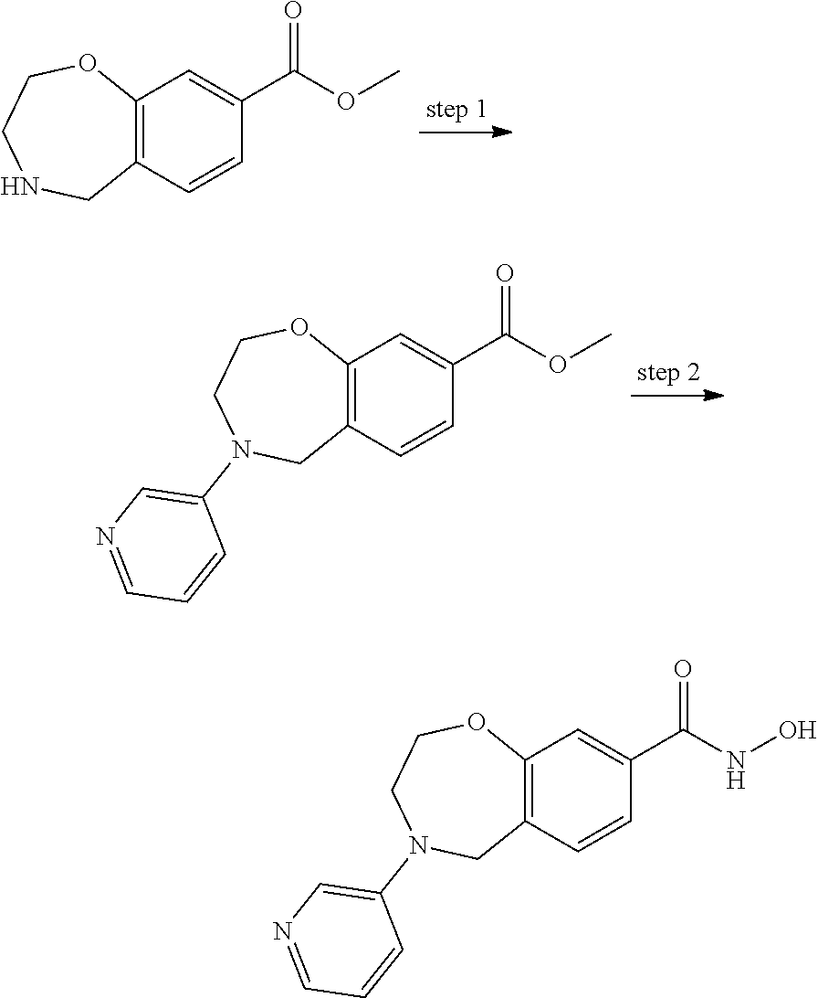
C12=C(C=CC(C(OC)=O)=C1)CNCCO2.C12=C(C=CC(C(OC)=O)=C1)CN(C1=CN=CC=C1)CCO2.C12=C(C=CC(C(NO)=O)=C1)CN(C1=CN=CC=C1)CCO2
